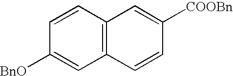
C1([BnO])=CC2=C(C=C1)C=C([COOBn])C=C2
